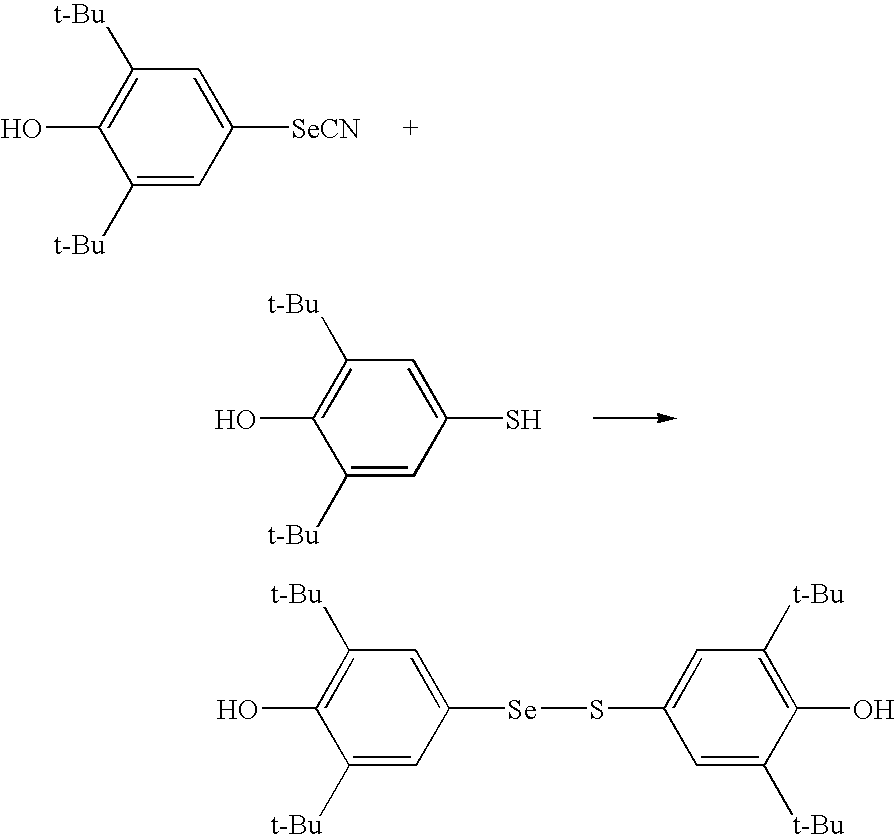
[SeCN]C1=CC([t-Bu])=C(O)C([t-Bu])=C1.SC1=CC([t-Bu])=C(O)C([t-Bu])=C1.[Se](C1=CC([t-Bu])=C(O)C([t-Bu])=C1)SC1=CC([t-Bu])=C(O)C([t-Bu])=C1
